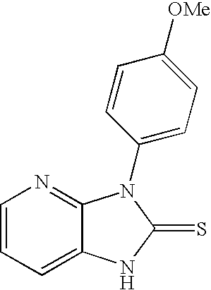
C1=CC=C2C(=N1)N(C1=CC=C([OMe])C=C1)C(=S)N2
